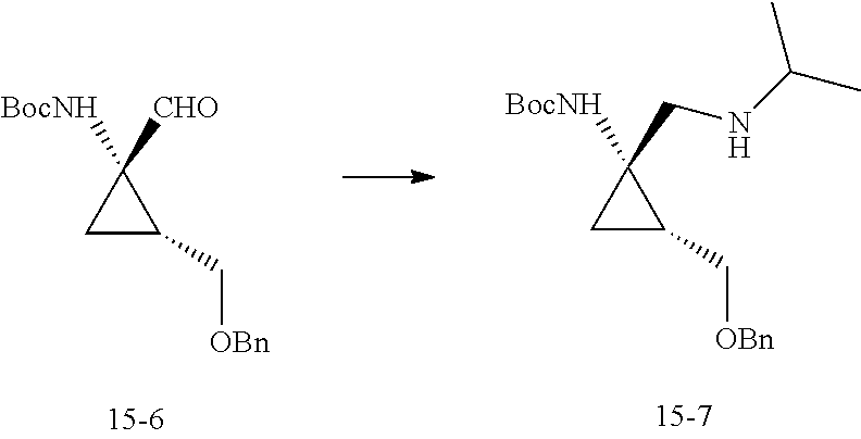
C1([CHO])([BocNH])CC1C[OBn].C1(CNC(C)C)([BocNH])CC1C[OBn]
